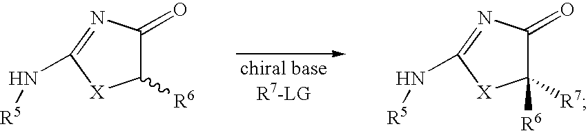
C1([R6])C(=O)N=C(N[R5])[X]1.C1([R6])([R7])C(=O)N=C(N[R5])[X]1
